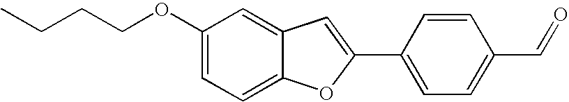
C12=CC(OCCCC)=CC=C1OC(C1=CC=C(C=O)C=C1)=C2
